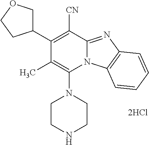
[2HCl].N1(C2=C(C)C(C3COCC3)=C([CN])C3=NC4=C(N23)C=CC=C4)CCNCC1
